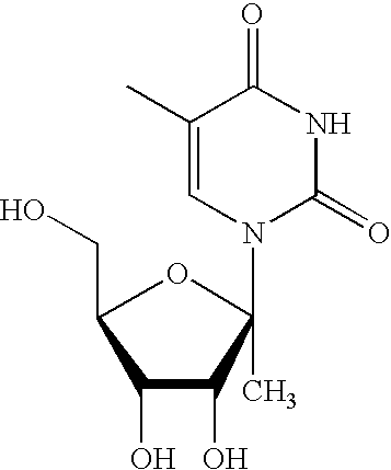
C1(O)C(O)C(C)(N2C(=O)NC(=O)C(C)=C2)OC1CO
